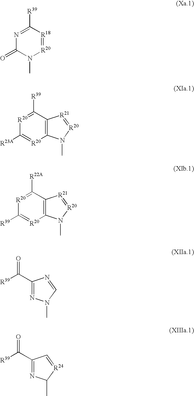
C1(=O)N(C)[R20]=[R18]C([R39])=N1.C1([R23A])=[R20]C2=C(C([R39])=[R20]1)[R21]=[R20]N2C.C1(C(=O)[R39])=NN(C)C=N1.C1(C(=O)[R39])=NC(C)[R24]=C1.C1([R39])=[R20]C2=C(C([R22A])=[R20]1)[R21]=[R20]N2C
